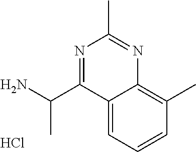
C12=CC=CC(C)=C1N=C(C)N=C2C(N)C.Cl
